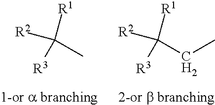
CC([R1])([R2])[R3].C(C([R1])([R2])[R3])C
